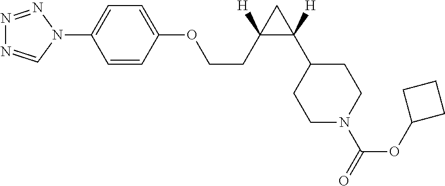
N1=NN(C2=CC=C(OCCC3([H])C([H])(C4CCN(C(OC5CCC5)=O)CC4)C3)C=C2)C=N1
